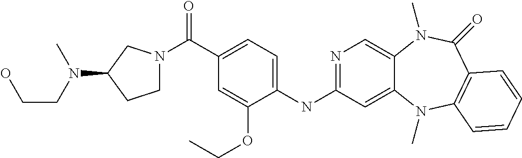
N1=C(NC2=CC=C(C(=O)N3CCC(N(CCO)C)C3)C=C2OCC)C=C2C(=C1)N(C)C(=O)C1=C(N2C)C=CC=C1
